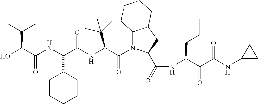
C(C(NC(C(NC(C(N1C2C(CC1C(=O)NC(C(C(NC1CC1)=O)=O)CCC)CCCC2)=O)C(C)(C)C)=O)C1CCCCC1)=O)(O)C(C)C
